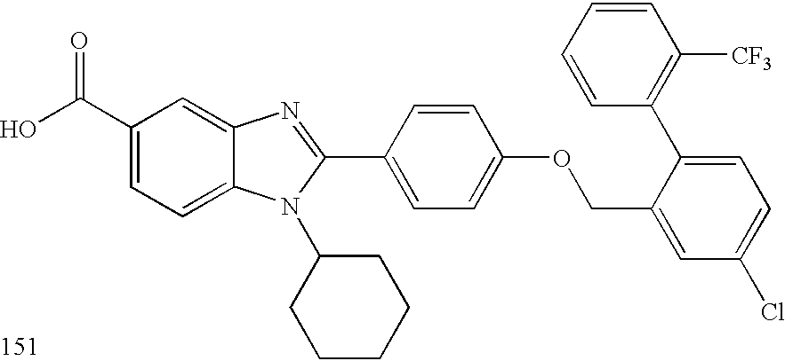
OC(C1=CC=C2C(=C1)N=C(C1=CC=C(OCC3=CC(Cl)=CC=C3C3=C([CF3])C=CC=C3)C=C1)N2C1CCCCC1)=O
